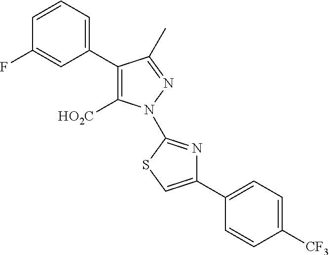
C1(C2=CC=CC(F)=C2)=C([HO2C])N(C2=NC(C3=CC=C([CF3])C=C3)=CS2)N=C1C
